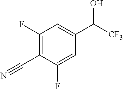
C1(F)=C(C#N)C(F)=CC(C(O)[CF3])=C1
